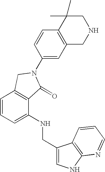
C1=CC=C(NCC2=CNC3=C2C=CC=N3)C2=C1CN(C1=CC3=C(C=C1)C(C)(C)CNC3)C2=O
